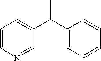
C1=CN=CC(C(C2=CC=CC=C2)C)=C1
